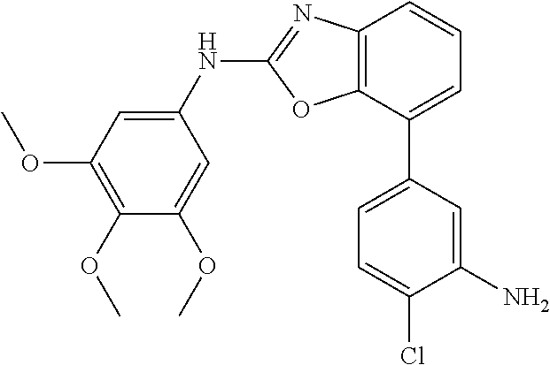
C12=C(C(C3=CC=C(Cl)C(N)=C3)=CC=C1)OC(NC1=CC(OC)=C(OC)C(OC)=C1)=N2
